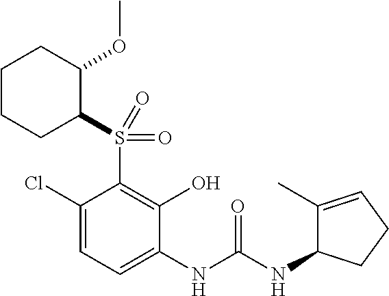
C1(Cl)=CC=C(NC(NC2C(C)=CCC2)=O)C(O)=C1S(=O)(=O)C1C(OC)CCCC1
